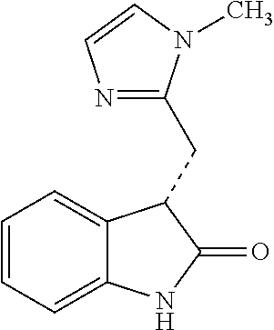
C1=CC=C2C(=C1)C(CC1=NC=CN1C)C(=O)N2
